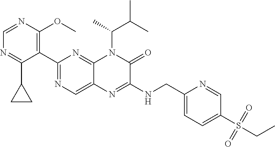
C1=NC(OC)=C(C2=NC=C3C(=N2)N(C(C)C(C)C)C(=O)C(NCC2=CC=C(S(=O)(=O)CC)C=N2)=N3)C(C2CC2)=N1
